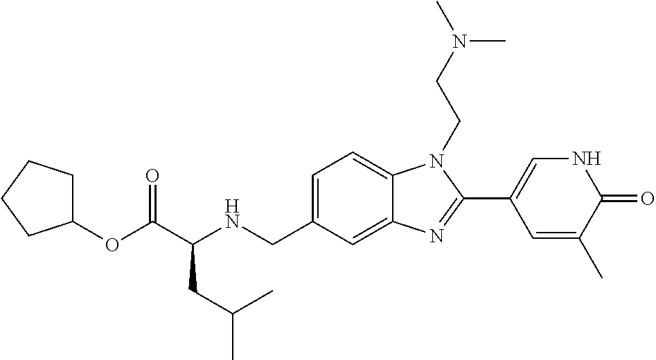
C1=C(CNC(C(OC2CCCC2)=O)CC(C)C)C=C2C(=C1)N(CCN(C)C)C(C1=CNC(=O)C(C)=C1)=N2
